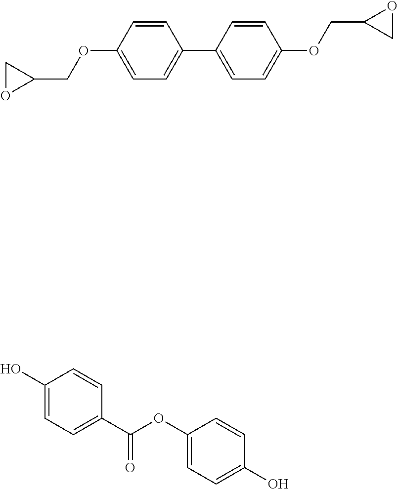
C1=CC(OCC2CO2)=CC=C1C1=CC=C(OCC2CO2)C=C1.C1(O)=CC=C(C(OC2=CC=C(O)C=C2)=O)C=C1
